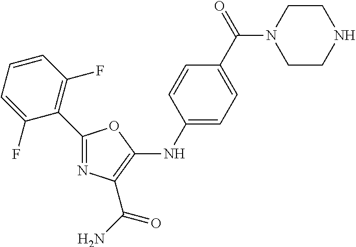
C1(C2=C(F)C=CC=C2F)=NC(C(N)=O)=C(NC2=CC=C(C(=O)N3CCNCC3)C=C2)O1
